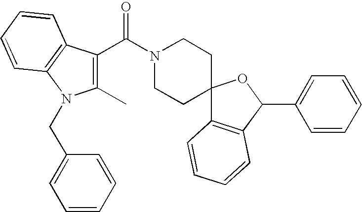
C1(C)=C(C(N2CCC3(CC2)C2=C(C(C4=CC=CC=C4)O3)C=CC=C2)=O)C2=C(N1CC1=CC=CC=C1)C=CC=C2
